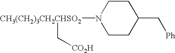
C1CN([CH3(CH2)3CH2CHSO2]C[CO2H])CCC1C[Ph]
